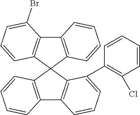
C12=C(C3(C4=C1C=CC=C4C1=C(Cl)C=CC=C1)C1=C(C4=C3C=CC=C4Br)C=CC=C1)C=CC=C2
